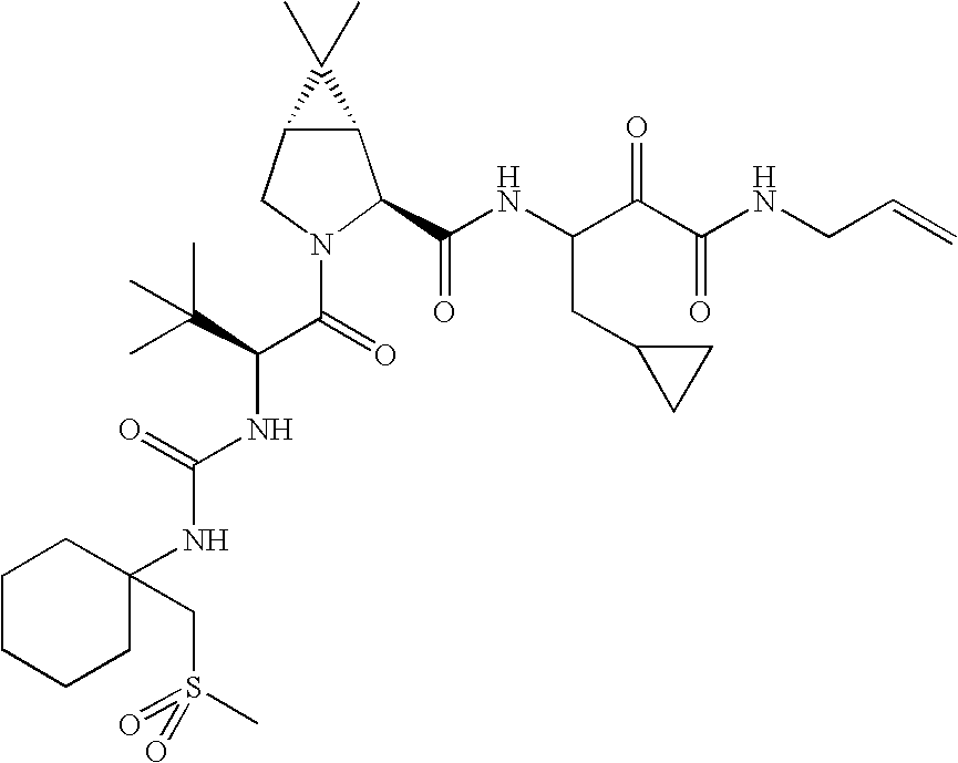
C12C(CN(C(=O)C(C(C)(C)C)NC(NC3(CS(=O)(C)=O)CCCCC3)=O)C1C(NC(C(C(NCC=C)=O)=O)CC1CC1)=O)C2(C)C
